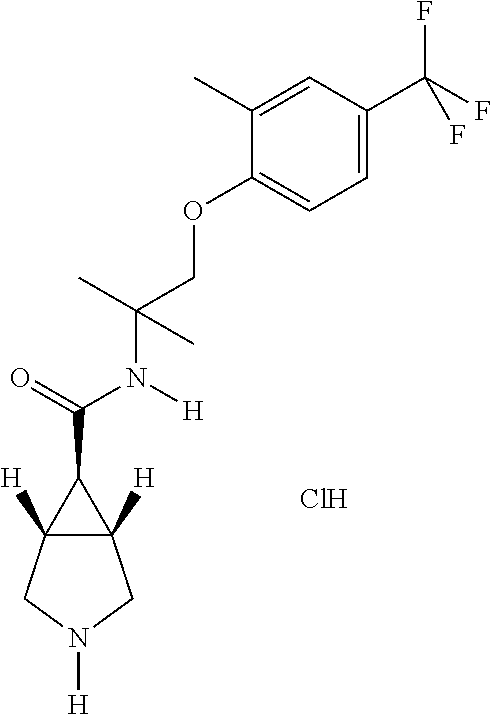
C(C1C2([H])C1([H])CN([H])C2)(=O)N([H])C(COC1=CC=C(C(F)(F)F)C=C1C)(C)C.Cl
